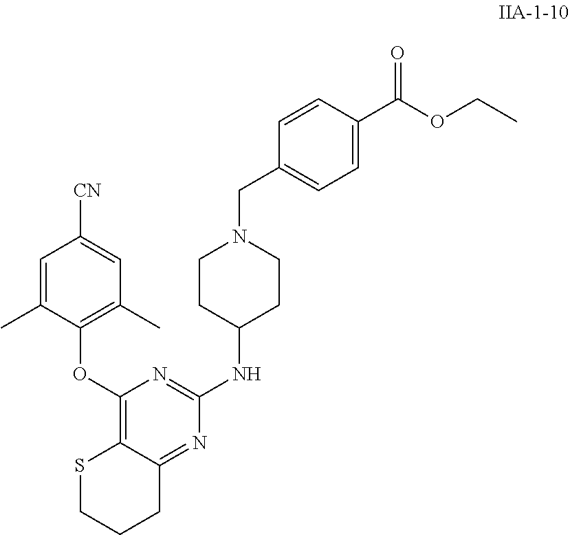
C1(OC2=C(C)C=C([CN])C=C2C)=C2C(=NC(NC3CCN(CC4=CC=C(C(OCC)=O)C=C4)CC3)=N1)CCCS2
